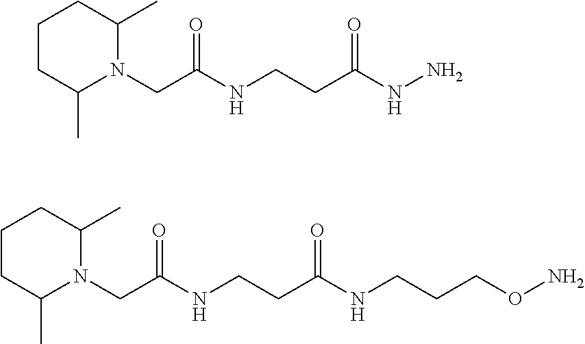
C1CC(C)N(CC(NCCC(NN)=O)=O)C(C)C1.C1CC(C)N(CC(NCCC(NCCCON)=O)=O)C(C)C1
